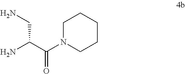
C1N(C(C(N)CN)=O)CCCC1
